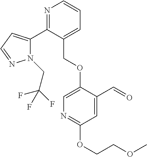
N1=C(C2=CC=NN2CC(F)(F)F)C(COC2=CN=C(OCCOC)C=C2C=O)=CC=C1
